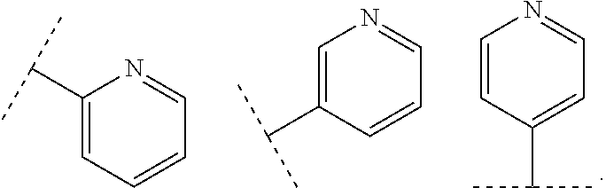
C1(C(C)C)=CC=CC=N1.C1(C(C)C)=CN=CC=C1.C1=CN=CC=C1C(C)C
